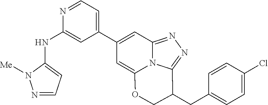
N1=CC=C(NC2=CC(C3=CC4=NN=C5N4C(=C3)OCC5CC3=CC=C(Cl)C=C3)=CC=N2)N1[Me]
